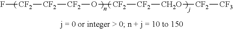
F[CF2][CF2][CF2]O[CF2][CF2][CH2O][CF2][CF3]
